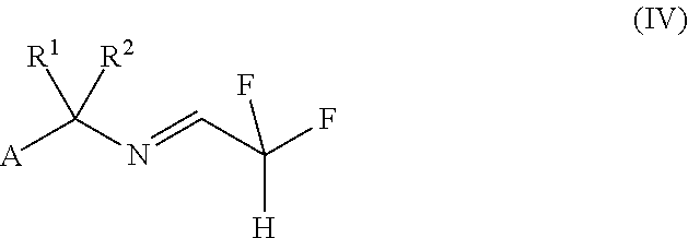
[A]C(N=CC(F)(F)[H])([R2])[R1]
